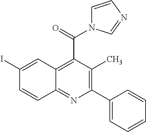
C1(I)=CC2=C(C(=O)N3C=CN=C3)C(C)=C(C3=CC=CC=C3)N=C2C=C1
